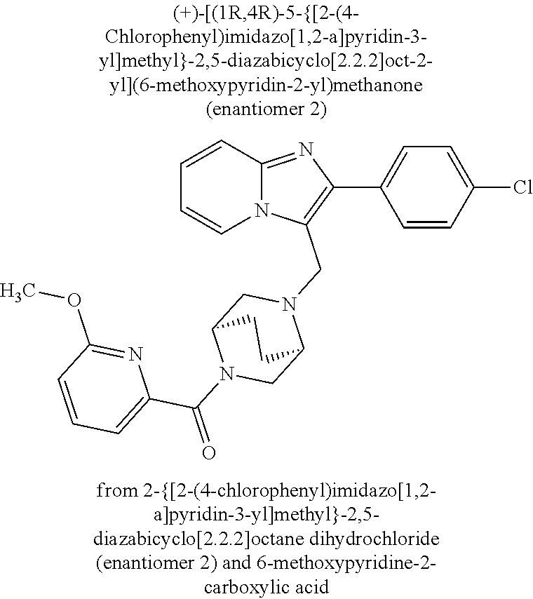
N12C(=NC(C3=CC=C(Cl)C=C3)=C1CN1CC3N(C(=O)C4=CC=CC(OC)=N4)CC1CC3)C=CC=C2
